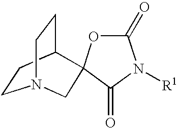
C1(=O)OC2(C(=O)N1[R1])C1CCN(CC1)C2
